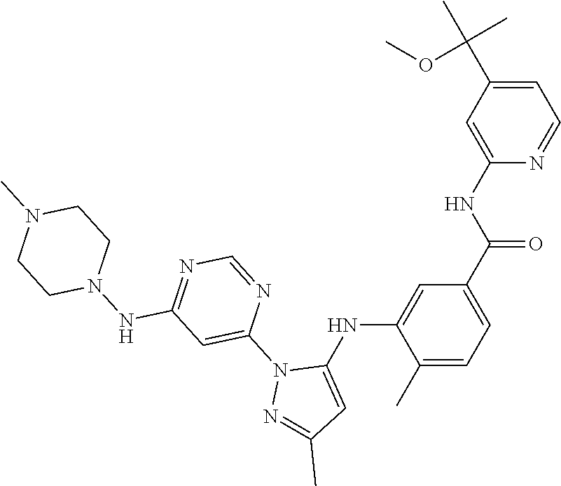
C1(C)=CC=C(C(NC2=CC(C(OC)(C)C)=CC=N2)=O)C=C1NC1=CC(C)=NN1C1=CC(NN2CCN(C)CC2)=NC=N1
